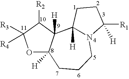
O1C2([H])C([H])(C([R2])C1([R4])[R3])C1([H])N(CCC2)C([R1])([H])CC1
